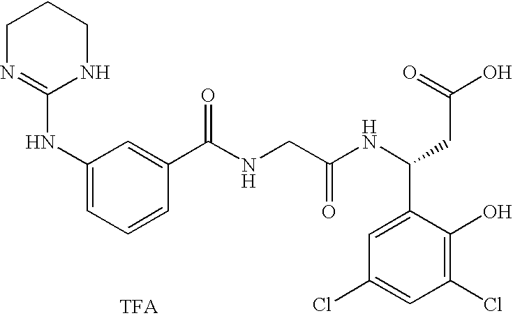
C1(NC2=NCCCN2)=CC=CC(C(=O)NCC(NC(C2=CC(Cl)=CC(Cl)=C2O)CC(O)=O)=O)=C1
